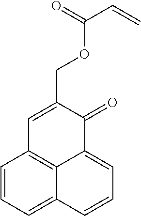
C1=CC=C2C3=C1C=C(COC(C=C)=O)C(=O)C3=CC=C2
